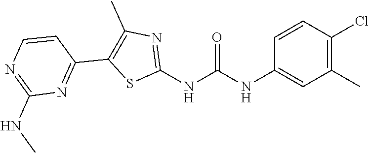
C1(C)=C(Cl)C=CC(NC(NC2=NC(C)=C(C3=NC(NC)=NC=C3)S2)=O)=C1
